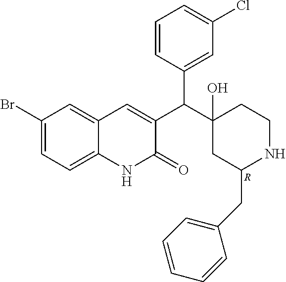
C1(Br)=CC=C2C(=C1)C=C(C(C1(O)CC(CC3=CC=CC=C3)NCC1)C1=CC(Cl)=CC=C1)C(=O)N2.[R]
